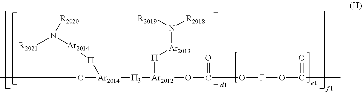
CO[Ar2014]([P3][Ar2012](OC(O[G]OC(C)=O)=O)P[Ar2013]N([R2019])[R2018])P[Ar2014]N([R2021])[R2020]
